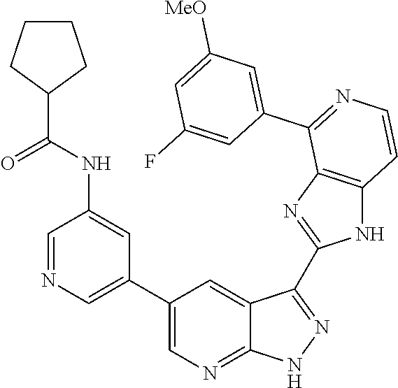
C1=NC=C(C2=CN=C3C(=C2)C(C2=NC4=C(N2)C=CN=C4C2=CC([MeO])=CC(F)=C2)=NN3)C=C1NC(C1CCCC1)=O
